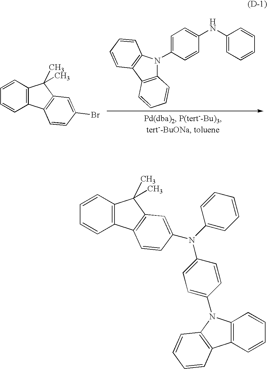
C1=CC=CC2=C1C(C)(C)C1=C2C=CC(Br)=C1.C1=C(N2C3=C(C4=C2C=CC=C4)C=CC=C3)C=CC(NC2=CC=CC=C2)=C1.C1=CC=CC2=C1C(C)(C)C1=C2C=CC(N(C2=CC=CC=C2)C2=CC=C(N3C4=C(C5=C3C=CC=C5)C=CC=C4)C=C2)=C1
